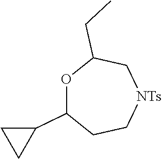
O1C(C2CC2)CC[NTs]CC1CC
